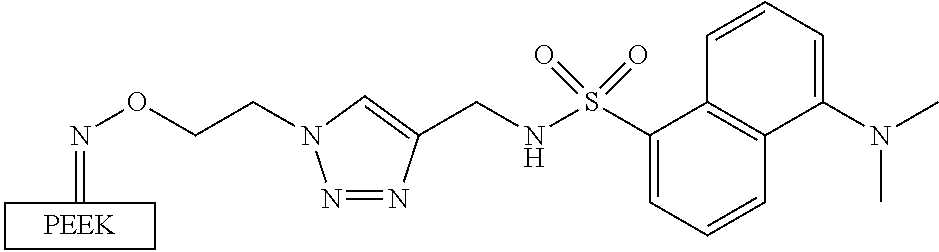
C=NOCCN1N=NC(CNS(C2=CC=CC3=C2C=CC=C3N(C)C)(=O)=O)=C1
